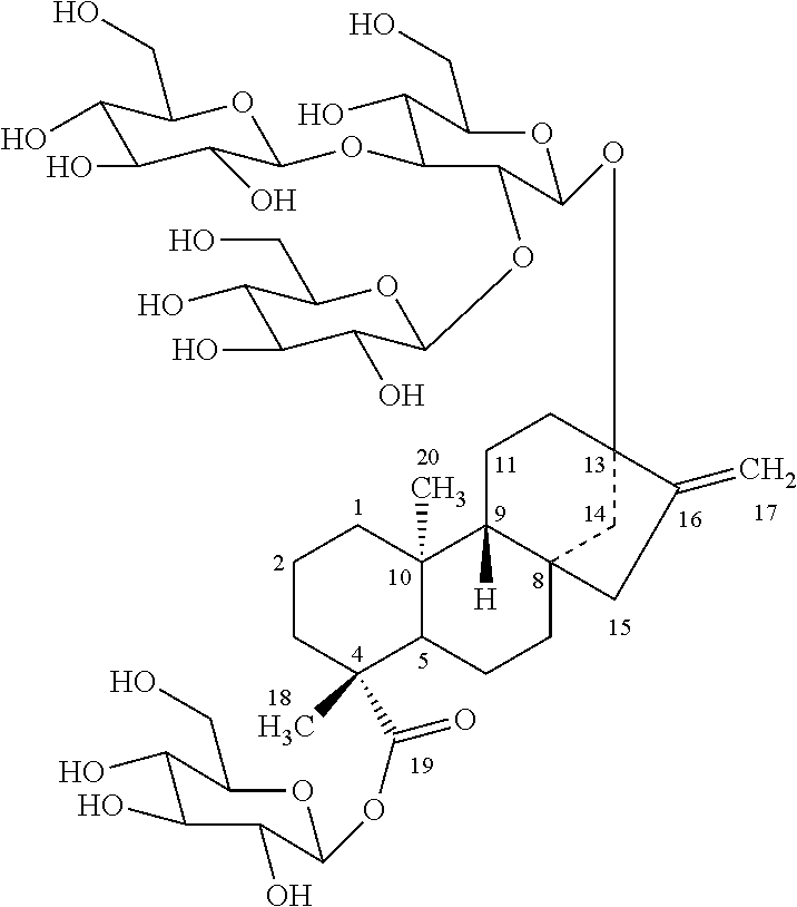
C1CCC(C)(C(OC2C(O)C(O)C(O)C(CO)O2)=O)C2C1(C)C1([H])C3(CC2)CC(OC2C(OC4C(O)C(O)C(O)C(CO)O4)C(OC4C(O)C(O)C(O)C(CO)O4)C(O)C(CO)O2)(CC1)C(=C)C3
